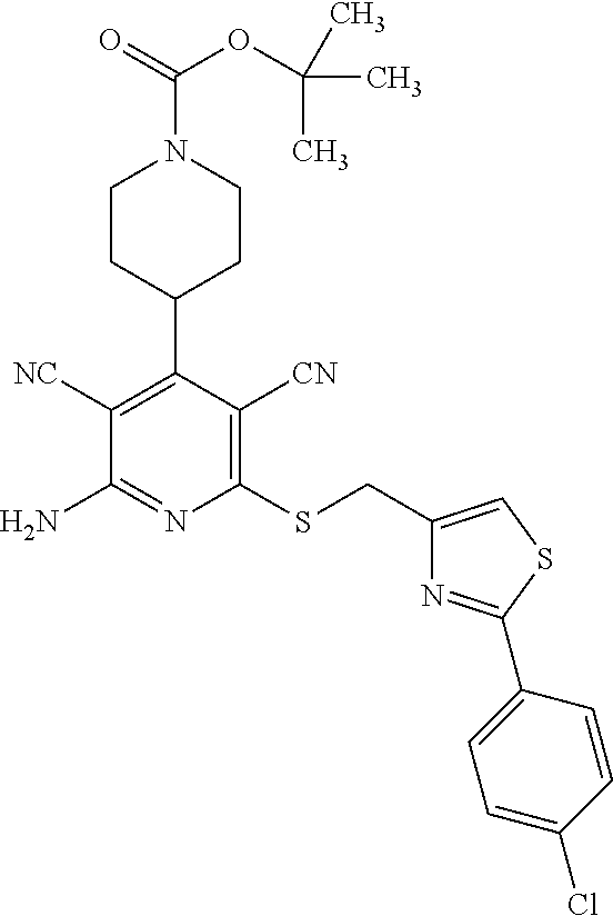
C1(C2=C([NC])C(N)=NC(SCC3=CSC(C4=CC=C(Cl)C=C4)=N3)=C2[CN])CCN(C(=O)OC(C)(C)C)CC1
